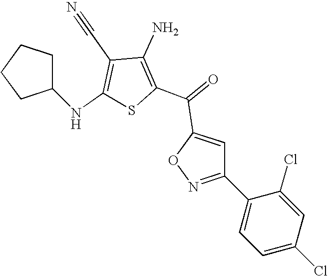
C1(N)=C(C(=O)C2=CC(C3=CC=C(Cl)C=C3Cl)=NO2)SC(NC2CCCC2)=C1C#N
